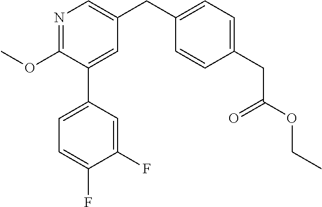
O(C1=NC=C(CC2=CC=C(CC(OCC)=O)C=C2)C=C1C1=CC=C(F)C(F)=C1)C
